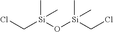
ClC[Si](O[Si](CCl)(C)C)(C)C
